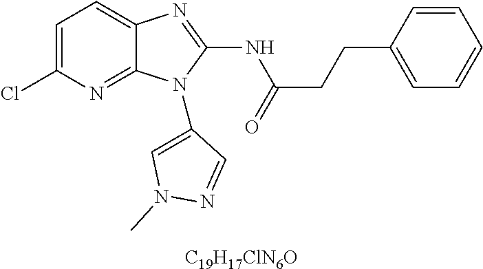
[C19H17ClN6O].C1=C(Cl)N=C2C(=C1)N=C(NC(CCC1=CC=CC=C1)=O)N2C1=CN(C)N=C1
